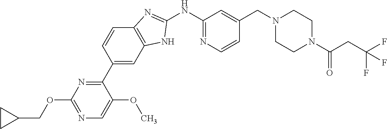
N1=C(OCC2CC2)N=C(C2=CC3=C(C=C2)N=C(NC2=NC=CC(CN4CCN(C(CC(F)(F)F)=O)CC4)=C2)N3)C(OC)=C1
